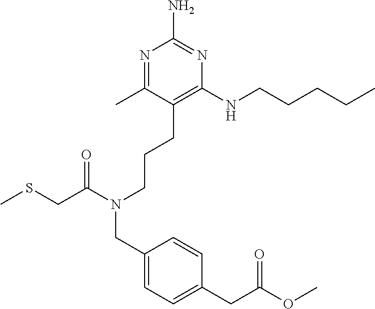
N1=C(C)C(CCCN(CC2=CC=C(CC(OC)=O)C=C2)C(CSC)=O)=C(NCCCCC)N=C1N
